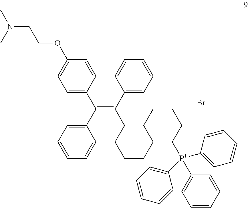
N(CCOC1=CC=C(C(C2=CC=CC=C2)=C(C2=CC=CC=C2)CCCCCCCCCC[P+](C2=CC=CC=C2)(C2=CC=CC=C2)C2=CC=CC=C2)C=C1)(C)C.[Br-]
